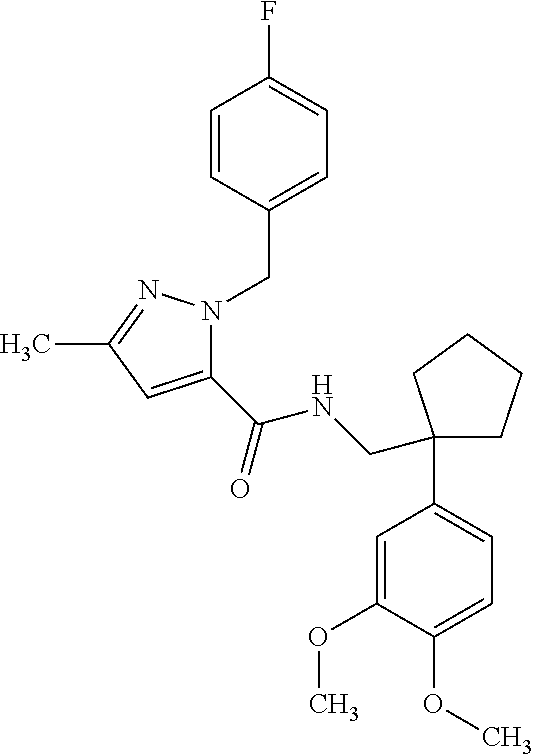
C1(C(NCC2(C3=CC=C(OC)C(OC)=C3)CCCC2)=O)=CC(C)=NN1CC1=CC=C(F)C=C1
